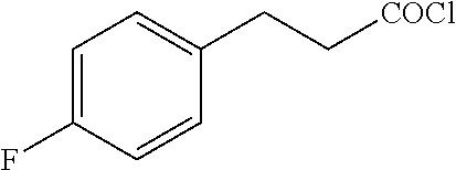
C1=C(F)C=CC(CC[COCl])=C1
